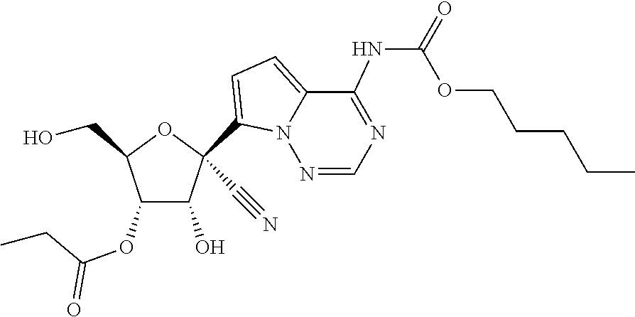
OCC1OC(C#N)(C2=CC=C3C(NC(=O)OCCCCC)=NC=NN32)C(O)C1OC(CC)=O
